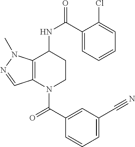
C12=C(N(C(C3=CC(C#N)=CC=C3)=O)CCC1NC(=O)C1=CC=CC=C1Cl)C=NN2C
